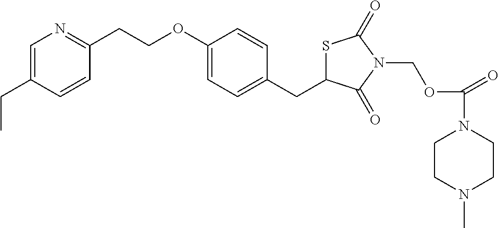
C(OC1=CC=C(CC2SC(=O)N(COC(=O)N3CCN(C)CC3)C2=O)C=C1)CC1=NC=C(CC)C=C1
